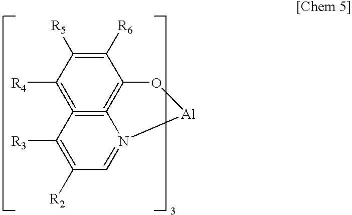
C12=C3C([R6])=C([R5])C([R4])=C=1C([R3])=C([R2])C=N2[Al]O3
